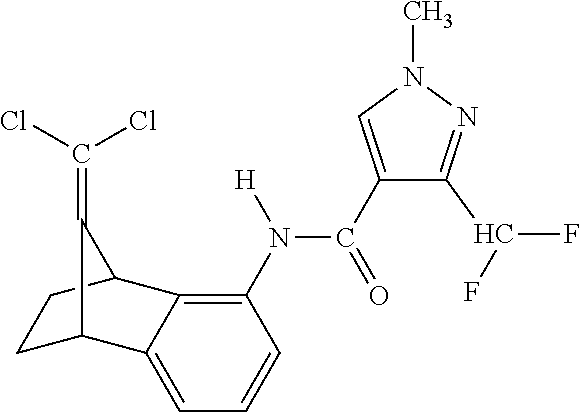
C1C2C3=CC=CC(N(C(C4=CN(C)N=C4C(F)F)=O)[H])=C3C(C1)C2=C(Cl)Cl
